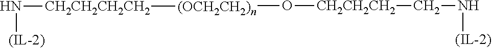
[(OCH2CH2)n](O[CH2CH2CH2]CN[(IL-2)])[CH2CH2CH2CH2]N[(IL-2)]
